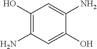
C1(O)=C(N)C=C(O)C(N)=C1
